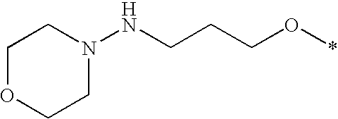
C1OCCN(NCCCO*)C1
